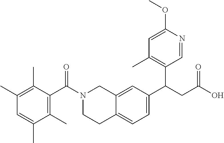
C1(C)=C(C)C(C(N2CCC3=CC=C(C(CC(O)=O)C4=C(C)C=C(OC)N=C4)C=C3C2)=O)=C(C)C(C)=C1
